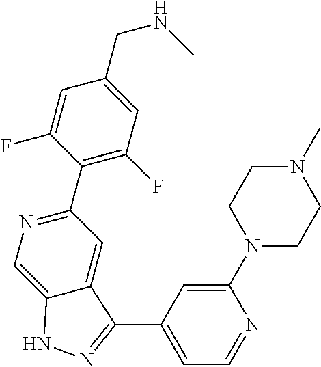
C1(C2=NC=C3C(=C2)C(C2=CC=NC(N4CCN(C)CC4)=C2)=NN3)=C(F)C=C(CNC)C=C1F
